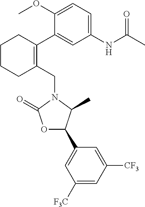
C1(CN2C(=O)OC(C3=CC([F3C])=CC([CF3])=C3)C2C)=C(C2=CC(NC(C)=O)=CC=C2OC)CCCC1
